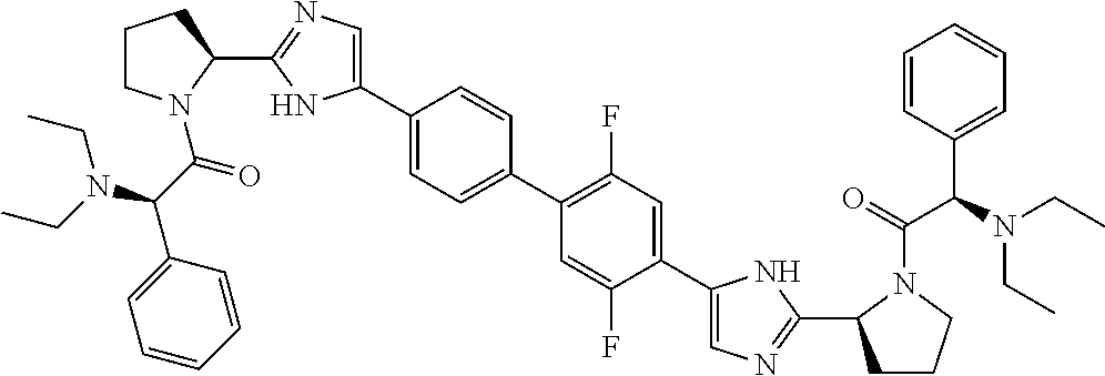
C1(C2=CN=C(C3CCCN3C(=O)C(N(CC)CC)C3=CC=CC=C3)N2)=CC=C(C2=C(F)C=C(C3=CN=C(C4CCCN4C(=O)C(N(CC)CC)C4=CC=CC=C4)N3)C(F)=C2)C=C1
